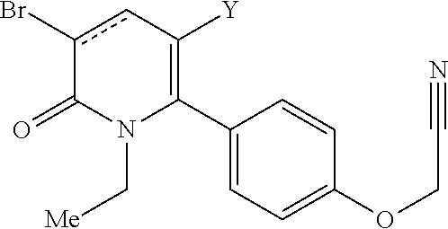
C1(C2=C([Y])cc(Br)C(=O)N2C[Me])=CC=C(OCC#N)C=C1
